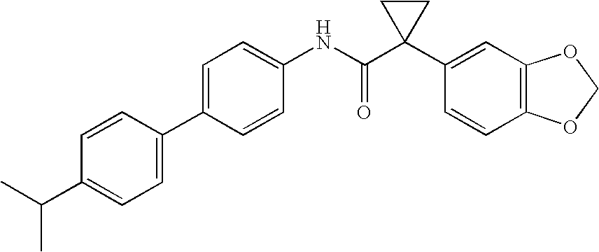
C1=C(C2=CC=C(C(C)C)C=C2)C=CC(NC(C2(C3=CC4=C(C=C3)OCO4)CC2)=O)=C1
